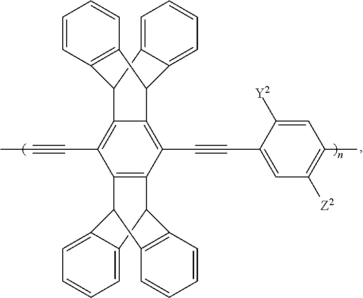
C1=CC2=C(C=C1)C1C3=C(C#CC4=CC([Z2])=C(C)C=C4[Y2])C4=C(C(C#CC)=C3C2C2=CC=CC=C12)C1C2=C(C=CC=C2)C4C2=CC=CC=C12
